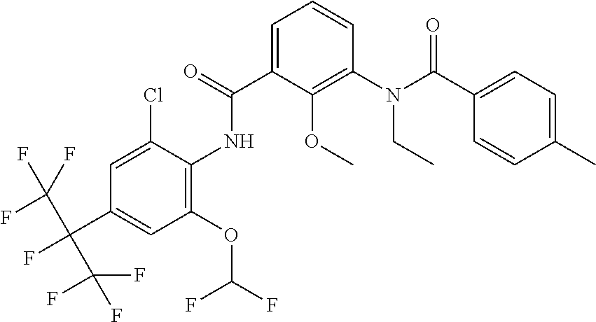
C1=C(C(=O)NC2=C(OC(F)F)C=C(C(C(F)(F)F)(C(F)(F)F)F)C=C2Cl)C(OC)=C(N(C(C2=CC=C(C)C=C2)=O)CC)C=C1
